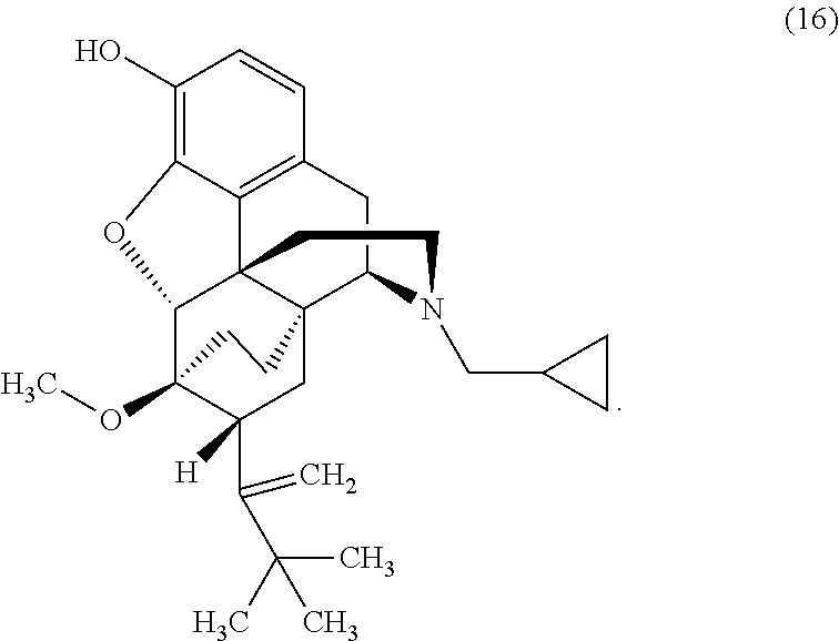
C1(O)=C2C3=C(C=C1)CC1C45C3(C(C(OC)(C([H])(C(=C)C(C)(C)C)C4)CC5)O2)CCN1CC1CC1
